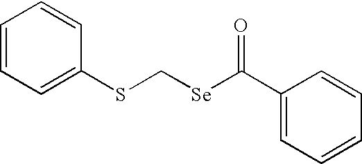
C1(SC[Se]C(C2=CC=CC=C2)=O)=CC=CC=C1
